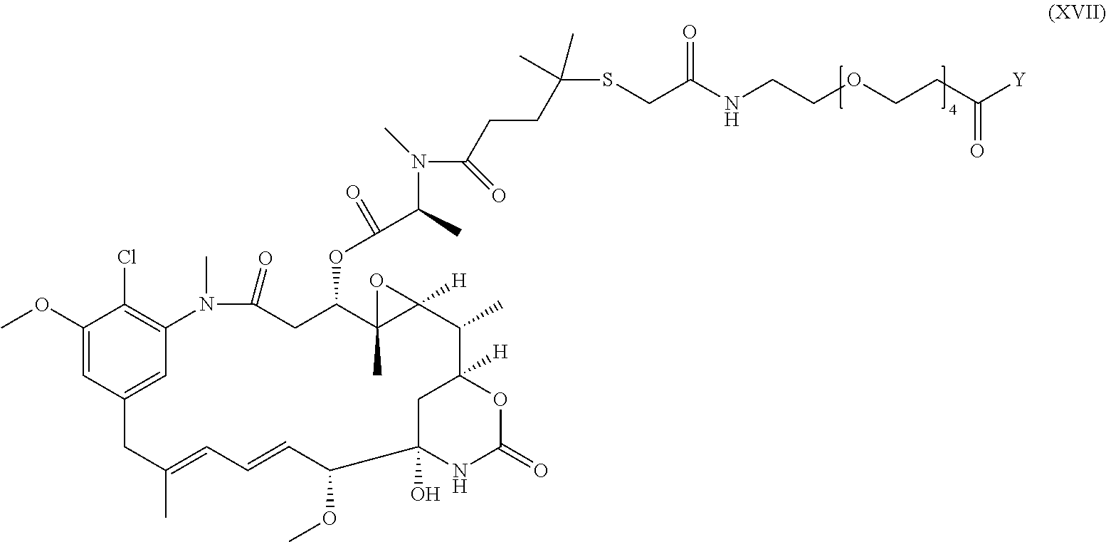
C1(OC)=CC2=CC(=C1Cl)N(C)C(=O)CC(OC(C(C)N(C(CCC(C)(C)SCC(NCCOCCC([Y])=O)=O)=O)C)=O)C1(C)C([H])(O1)C(C)C1([H])CC(O)(C(OC)C=CC=C(C)C2)NC(=O)O1
